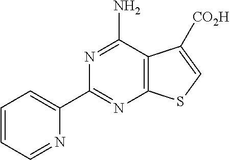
C1(C2=NC3=C(C(N)=N2)C([CO2H])=CS3)=CC=CC=N1
